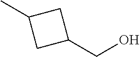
CC1CC(CO)C1
